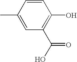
C1=CC(C)=CC(C(O)=O)=C1O
